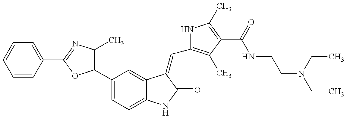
C1(C2=CC=C3C(=C2)C(=CC2=C(C)C(C(=O)NCCN(CC)CC)=C(C)N2)C(=O)N3)=C(C)N=C(C2=CC=CC=C2)O1
